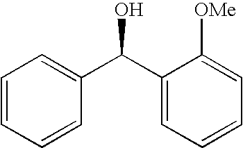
C1=CC=CC(C(C2=CC=CC=C2[OMe])O)=C1
